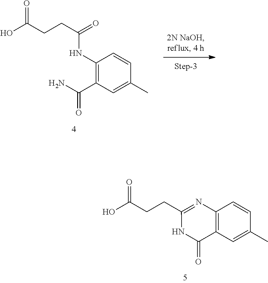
C12=C(C=C(C)C=C1)C(=O)NC(CCC(=O)O)=N2.C1(NC(CCC(=O)O)=O)=C(C(N)=O)C=C(C)C=C1
